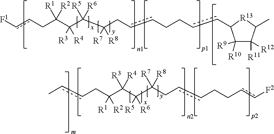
[F1]ccCC(C(C(C(CccCCccC1C([R10])([R9])C([R11])([R12])C(C)[R13]1)([R7])[R8])([R5])[R6])([R3])[R4])([R1])[R2].c(CC(C(C(C(CccCCcc[F2])([R7])[R8])([R5])[R6])([R3])[R4])([R1])[R2])cC
